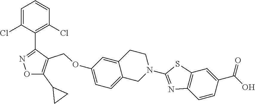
C1=C(Cl)C(C2=NOC(C3CC3)=C2COC2=CC=C3C(=C2)CCN(C2=NC4=C(S2)C=C(C(O)=O)C=C4)C3)=C(Cl)C=C1
